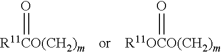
O=[R11CO(CH2)m].O=[R11OCO(CH2)m]
